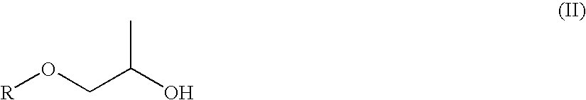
[R]OCC(O)C
